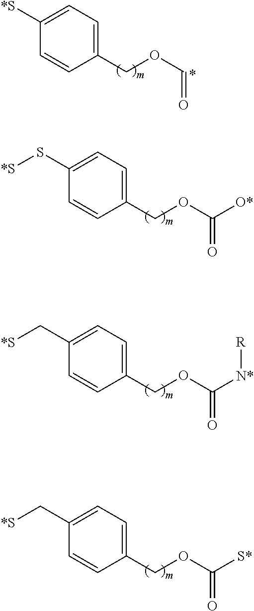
C1([*S])=CC=C(COC=O)C=C1.C1(S[*S])=CC=C(COC(=O)[O*])C=C1.C1(C[*S])=CC=C(COC(=O)[N*][R])C=C1.C1(C[*S])=CC=C(COC(=O)[S*])C=C1
